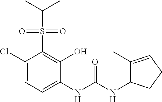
C1(Cl)=CC=C(NC(NC2C(C)=CCC2)=O)C(O)=C1S(=O)(=O)C(C)C
